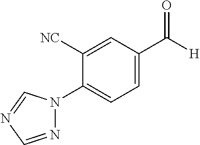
N1=CN=CN1C1=CC=C(C([H])=O)C=C1[NC]
